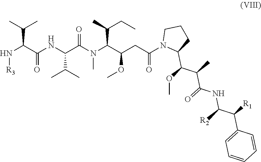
N(C(C(N(C(C(CC(N1C(C(C(C(NC([R2])C([R1])C2=CC=CC=C2)=O)C)OC)CCC1)=O)OC)C(CC)C)C)=O)C(C)C)C(=O)C(C(C)C)N[R3]
